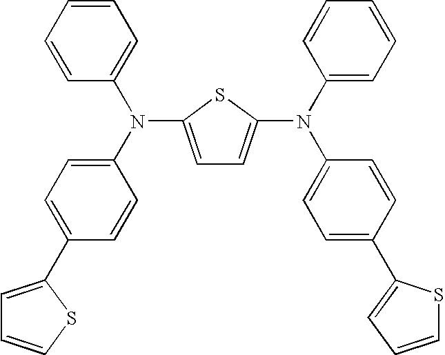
C1=C(N(C2=CC=C(C3=CC=CS3)C=C2)C2=CC=CC=C2)SC(N(C2=CC=CC=C2)C2=CC=C(C3=CC=CS3)C=C2)=C1
